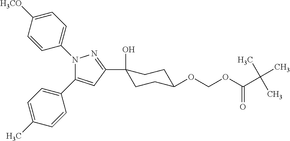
N1(C2=CC=C([H3CO])C=C2)C(C2=CC=C(C)C=C2)=CC(C2(O)CCC(OCOC(C(C)(C)C)=O)CC2)=N1
